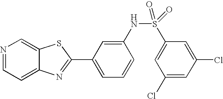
N1=CC=C2C(=C1)SC(C1=CC=CC(NS(=O)(C3=CC(Cl)=CC(Cl)=C3)=O)=C1)=N2
